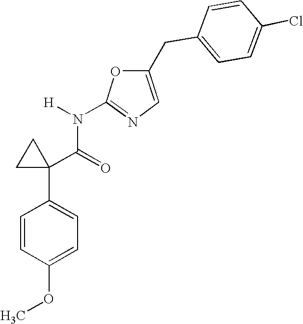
C1=CC(OC)=CC=C1C1(C(=O)N([H])C2=NC=C(CC3=CC=C(Cl)C=C3)O2)CC1
